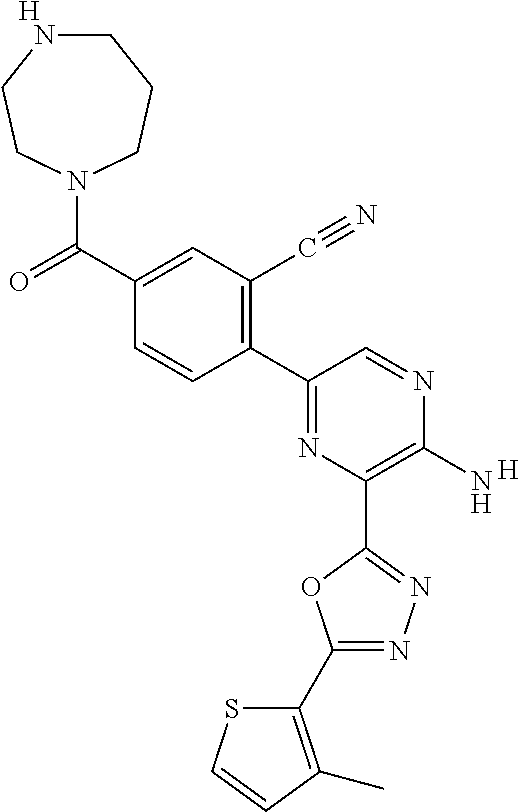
[H].C1(N)=C(C2=NN=C(C3=C(C)C=CS3)O2)N=C(C2=C(C#N)C=C(C(N3CCCNCC3)=O)C=C2)C=N1.[H]
